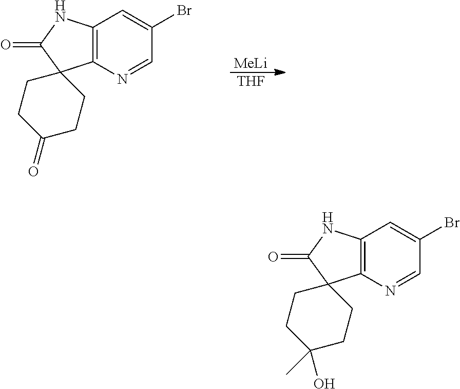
C12=C(N=CC(Br)=C1)C1(C(=O)N2)CCC(=O)CC1.[MeLi].[THF].C12=C(N=CC(Br)=C1)C1(C(=O)N2)CCC(C)(O)CC1
